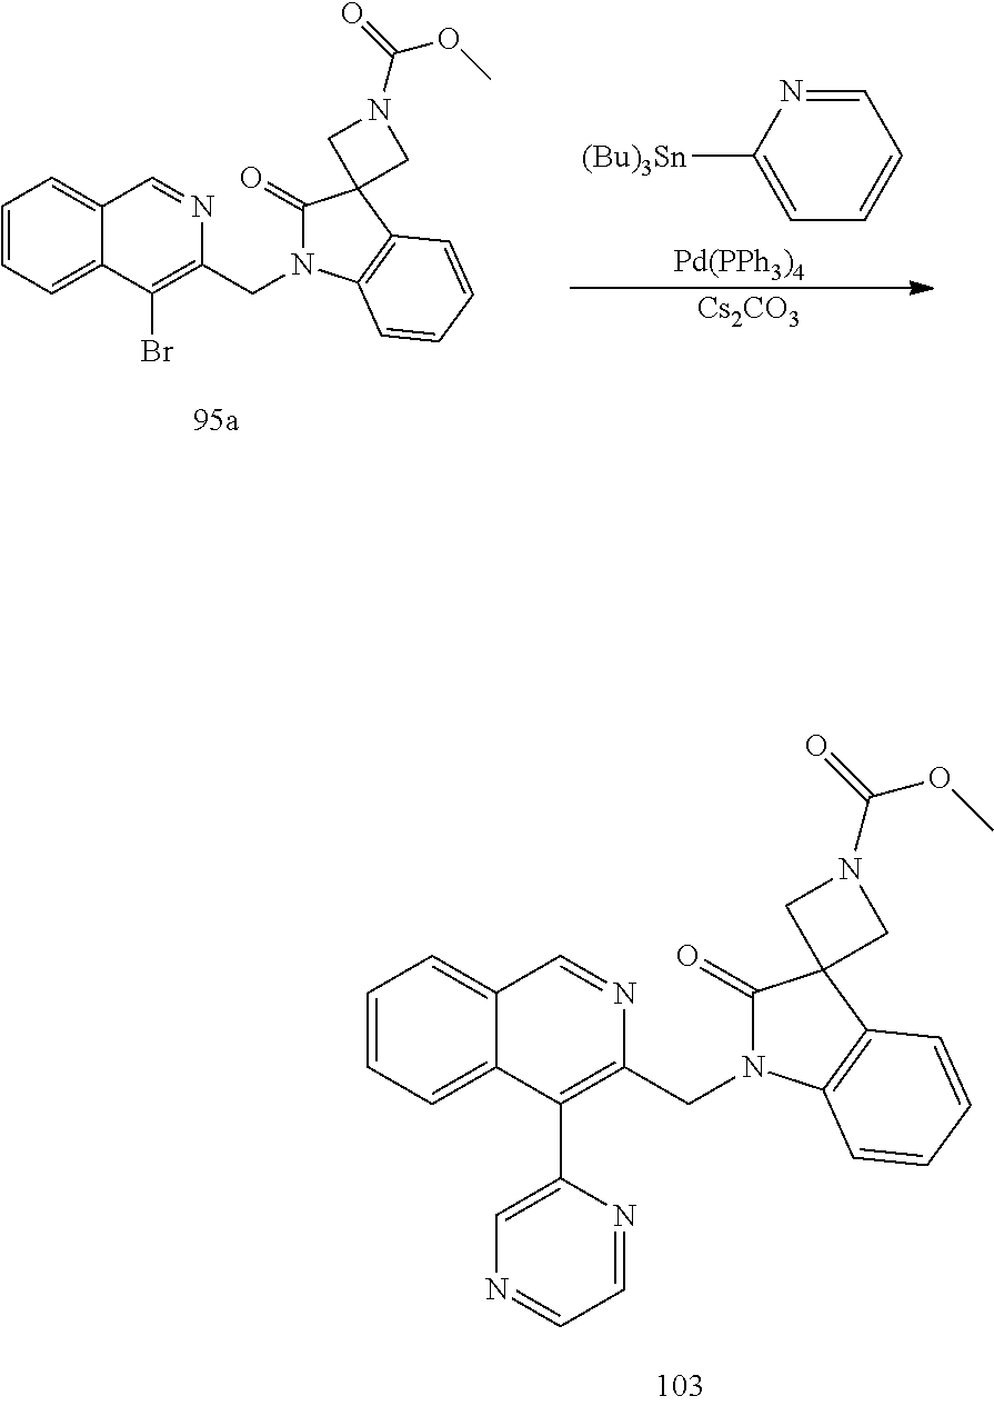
C1=CC=C2C(=C1)C=NC(CN1C(=O)C3(C4=C1C=CC=C4)CN(C(=O)OC)C3)=C2Br.[Cs2CO3].C1=C([(Bu)3Sn])N=CC=C1.[Pd(PPh3)4].C1=CC=C2C(=C1)C=NC(CN1C(=O)C3(C4=C1C=CC=C4)CN(C(OC)=O)C3)=C2C1=CN=CC=N1
